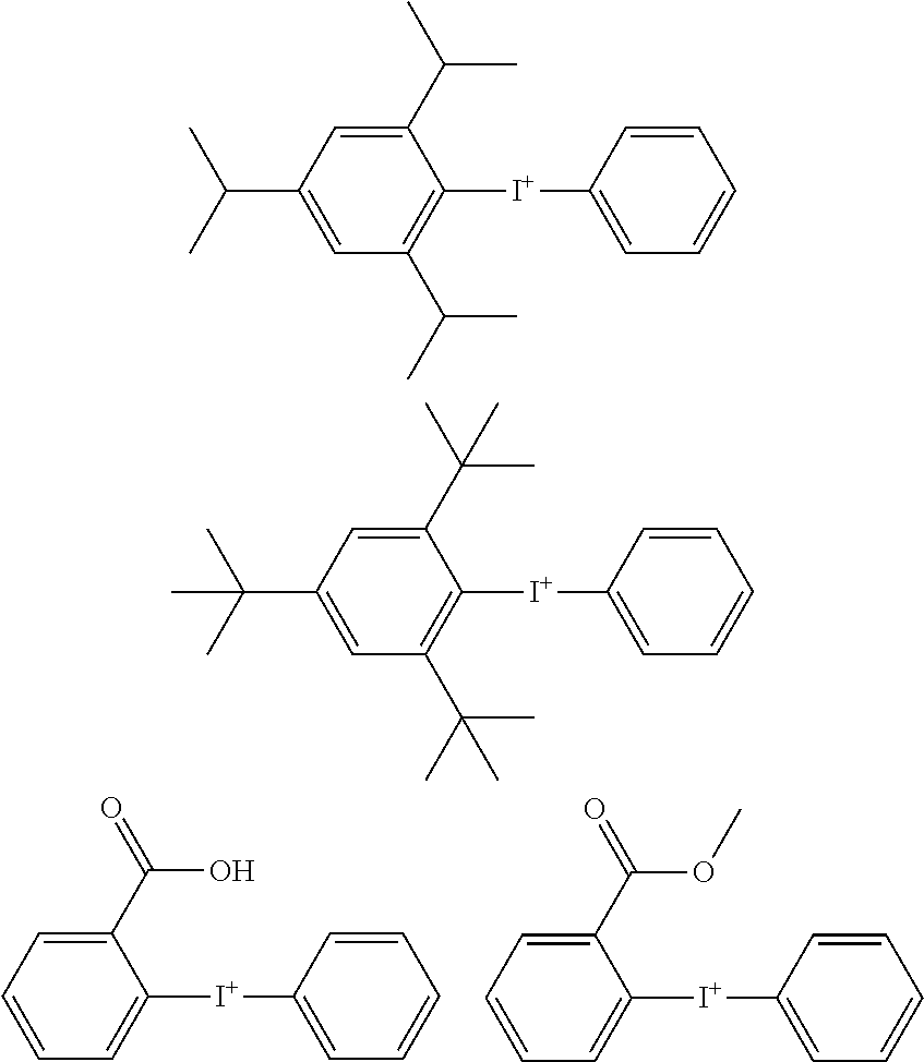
C1(C(O)=O)=CC=CC=C1[I+]C1=CC=CC=C1.C1(C(OC)=O)=CC=CC=C1[I+]C1=CC=CC=C1.C1(C(C)C)=CC(C(C)C)=CC(C(C)C)=C1[I+]C1=CC=CC=C1.C1(C(C)(C)C)=CC(C(C)(C)C)=CC(C(C)(C)C)=C1[I+]C1=CC=CC=C1
